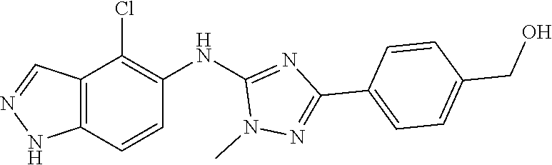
C12=C(NN=C1)C=CC(NC1=NC(C3=CC=C(CO)C=C3)=NN1C)=C2Cl
